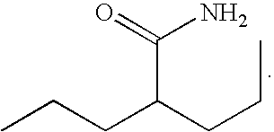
CCCC(C(=O)N)CCC
